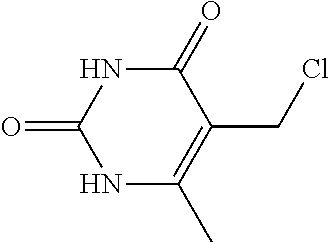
N1C(C)=C(CCl)C(=O)NC1=O
